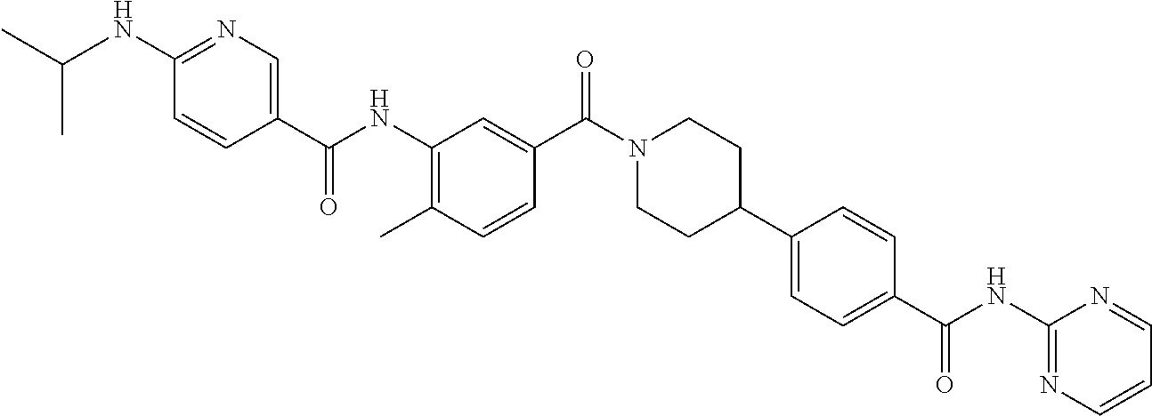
C1(NC(C)C)=NC=C(C(NC2=C(C)C=CC(C(N3CCC(C4=CC=C(C(NC5=NC=CC=N5)=O)C=C4)CC3)=O)=C2)=O)C=C1
